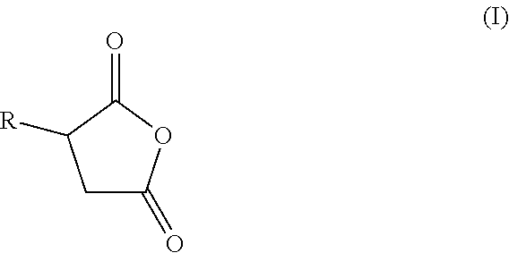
C1C(=O)OC(=O)C1[R]
